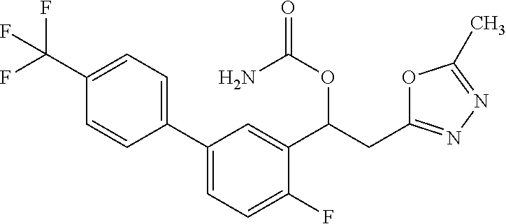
C1(C(F)(F)F)=CC=C(C2=CC=C(F)C(C(CC3=NN=C(C)O3)OC(=O)N)=C2)C=C1
